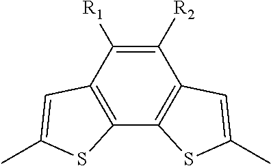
C12=C(C3=C(C([R2])=C1[R1])C=C(C)S3)SC(C)=C2
